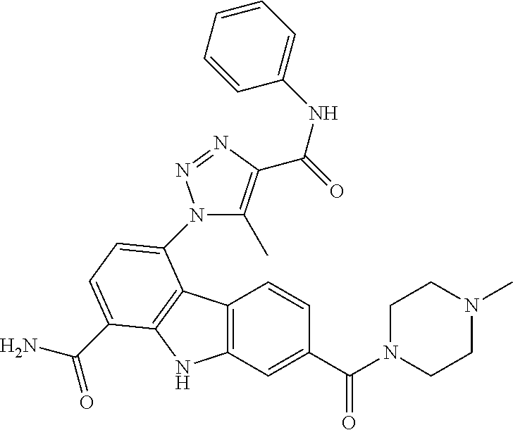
C12=C(C=C(C(N3CCN(C)CC3)=O)C=C1)NC1=C2C(N2C(C)=C(C(=O)NC3=CC=CC=C3)N=N2)=CC=C1C(N)=O
